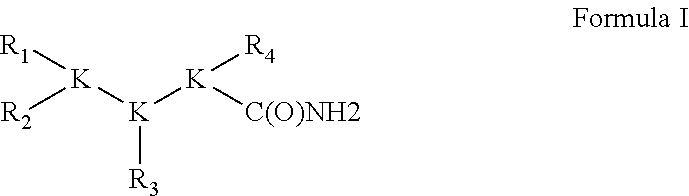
[K]([K]([R3])[K]([R4])[C(O)NH2])([R1])[R2]
